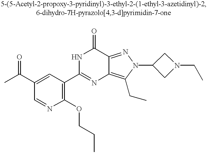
CC(C1=CC(C2=NC3=C(CC)N(C4CN(CC)C4)N=C3C(=O)N2)=C(OCCC)N=C1)=O
